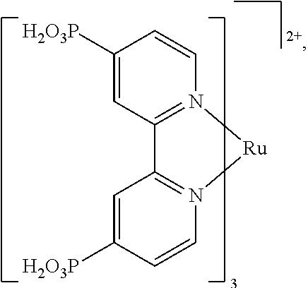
C1([H2O3P])=CC2=N(C=C1)[Ru]N1=C2C=C([H2O3P])C=C1
